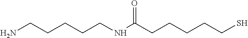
NCCCCCNC(CCCCCS)=O
